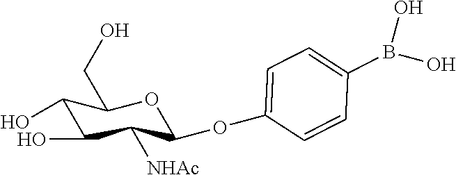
C1(O)C(O)C([NHAc])C(OC2=CC=C(B(O)O)C=C2)OC1CO
